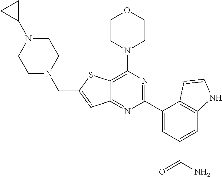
C12=C(N3CCOCC3)N=C(C3=CC(C(N)=O)=CC4=C3C=CN4)N=C1C=C(CN1CCN(C3CC3)CC1)S2
